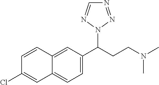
C1=C2C(=CC=C1C(CCN(C)C)N1N=NC=N1)C=C(Cl)C=C2
